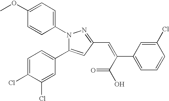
C1(OC)=CC=C(N2C(C3=CC=C(Cl)C(Cl)=C3)=CC(C=C(C(O)=O)C3=CC=CC(Cl)=C3)=N2)C=C1
